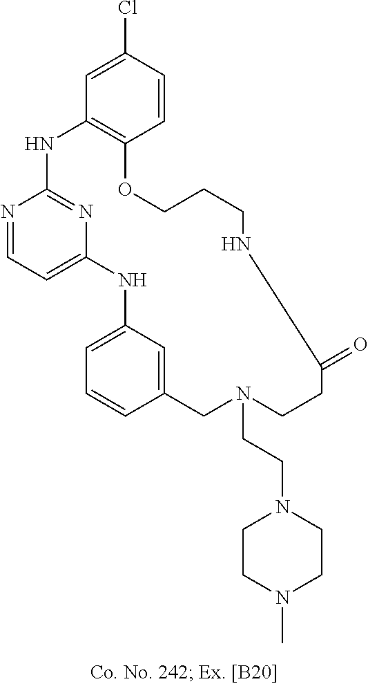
N1=CC=C2N=C1NC1=C(C=CC(Cl)=C1)OCCCNC(=O)CCN(CCN1CCN(C)CC1)CC1=CC(=CC=C1)N2
